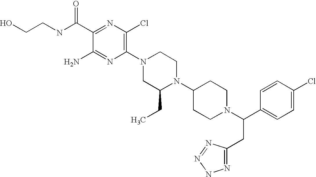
C1(C(NCCO)=O)=NC(Cl)=C(N2CC(CC)N(C3CCN(C(C4=CC=C(Cl)C=C4)CC4=NNN=N4)CC3)CC2)N=C1N
